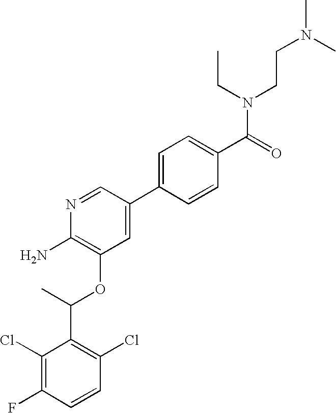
C1(Cl)=C(F)C=CC(Cl)=C1C(C)OC1=C(N)N=CC(C2=CC=C(C(=O)N(CC)CCN(C)C)C=C2)=C1
